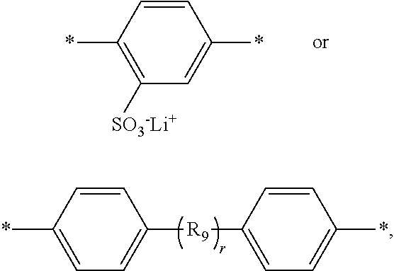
C1=C(*)C=CC([R9]C2=CC=C(*)C=C2)=C1.C1([SO3-Li+])=C(*)C=CC(*)=C1
